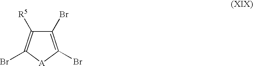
C1(Br)=C(Br)[A]C(Br)=C1[R5]
